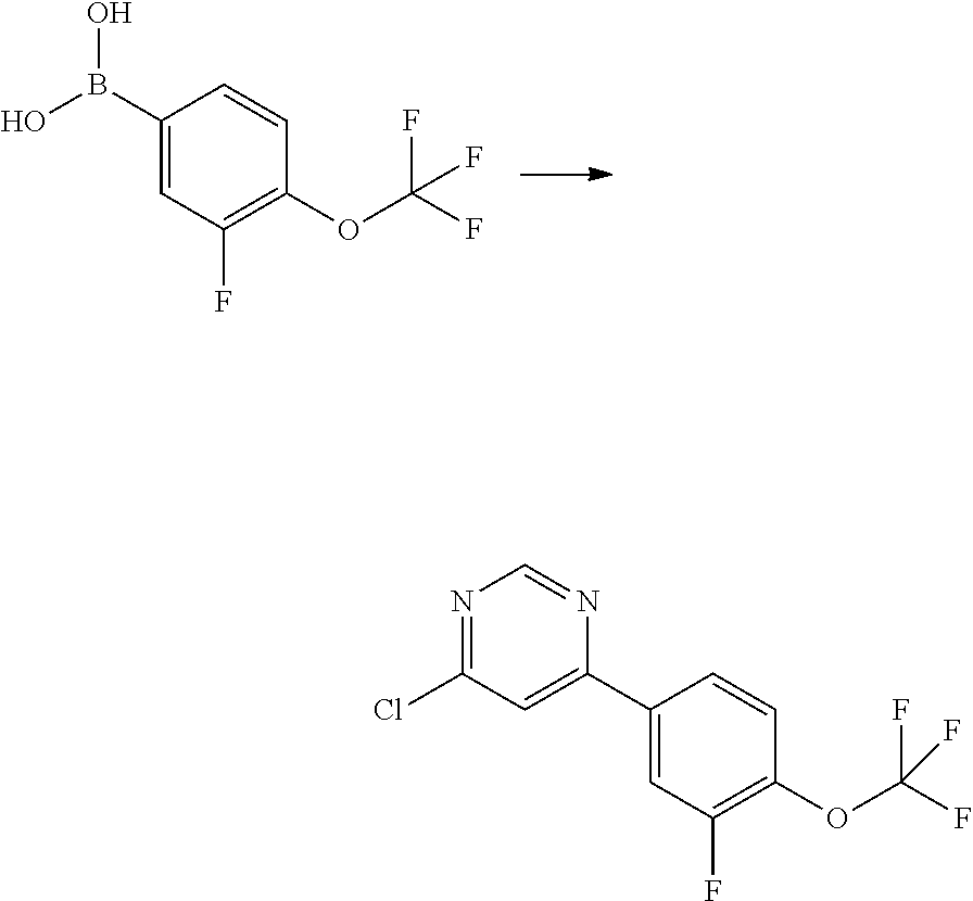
C1(B(O)O)=CC(F)=C(OC(F)(F)F)C=C1.C1(C2=CC(Cl)=NC=N2)=CC(F)=C(OC(F)(F)F)C=C1
